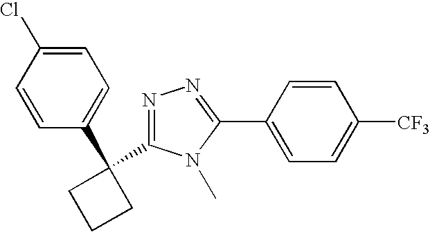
C1=C(Cl)C=CC(C2(C3=NN=C(C4=CC=C([CF3])C=C4)N3C)CCC2)=C1
